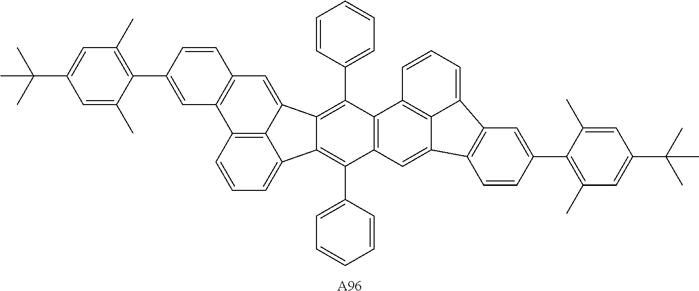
C12=C3C(=CC=C1)C1=C(C4=CC=CC=C4)C4=C(C(C5=CC=CC=C5)=C1C3=CC1=C2C=C(C2=C(C)C=C(C(C)(C)C)C=C2C)C=C1)C1=C2C(=C4)C3=C(C2=CC=C1)C=C(C1=C(C)C=C(C(C)(C)C)C=C1C)C=C3.[A96]
